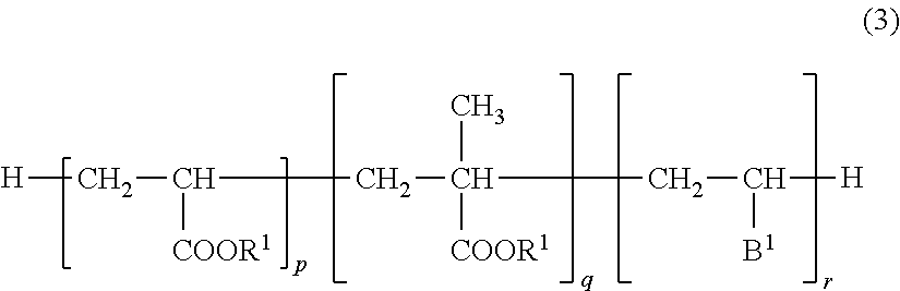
[H]CC([COOR1])CC([COOR1])(C)CC([B1])[H]
